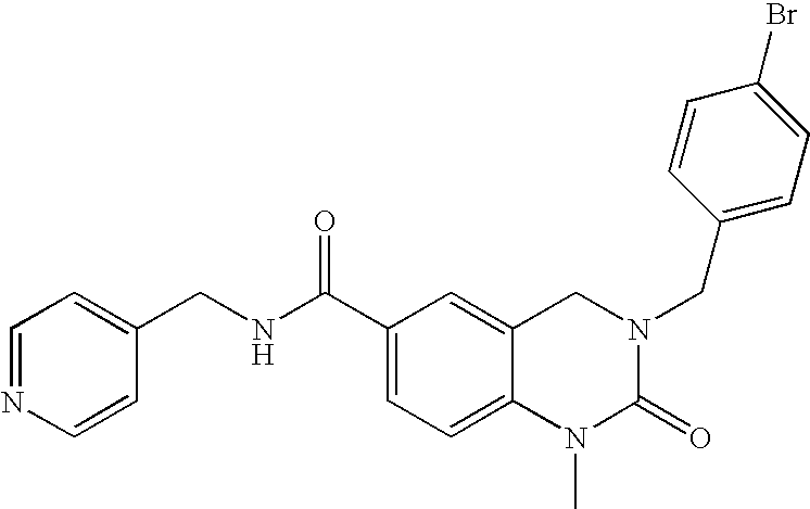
C(C1=CC=C2C(=C1)CN(CC1=CC=C(Br)C=C1)C(=O)N2C)(NCC1=CC=NC=C1)=O
